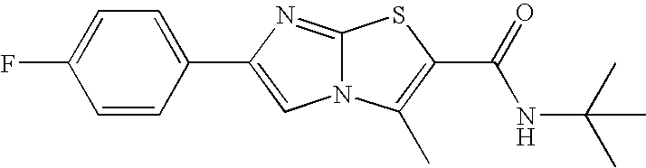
C1(F)=CC=C(C2=CN3C(=N2)SC(C(=O)NC(C)(C)C)=C3C)C=C1
